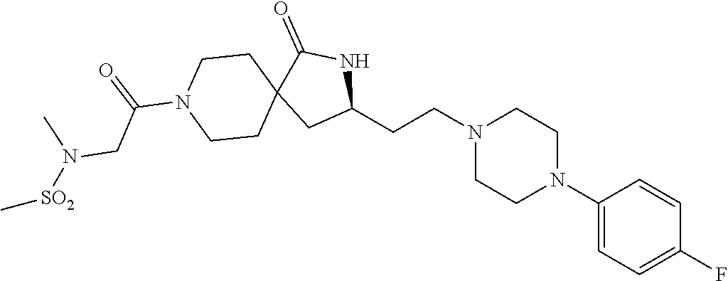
C1(N2CCN(CCC3NC(=O)C4(C3)CCN(C(=O)CN([SO2]C)C)CC4)CC2)=CC=C(F)C=C1
